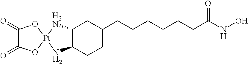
[Pt]12(NC3C([H2N]1)CC(CCCCCCC(NO)=O)CC3)OC(=O)C(=O)O2
